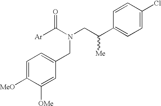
C1=C([MeO])C([OMe])=CC(CN(C([Ar])=O)CC(C2=CC=C(Cl)C=C2)[Me])=C1
